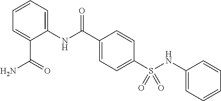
N(C(C1=CC=C(S(NC2=CC=CC=C2)(=O)=O)C=C1)=O)C1=CC=CC=C1C(N)=O
